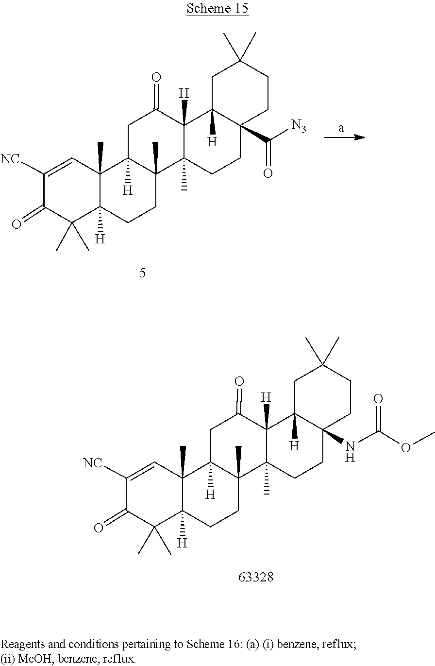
C12([H])CC(=O)C3([H])C4([H])CC(C)(C)CCC4(C([N3])=O)CCC3(C)C1(C)CCC1([H])C2(C)C=C([NC])C(=O)C1(C)C.N(C12C([H])(C3([H])C(=O)CC4([H])C5(C)C([H])(CCC4(C)C3(C)CC1)C(C)(C)C(=O)C([NC])=C5)CC(C)(C)CC2)C(OC)=O
